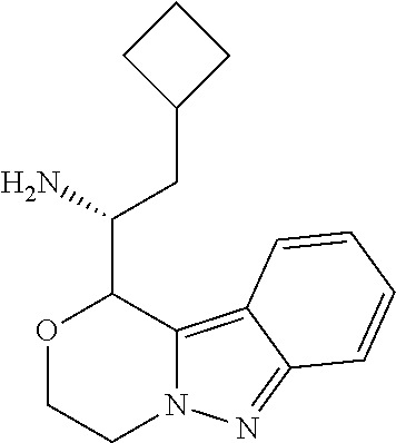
O1CCN2C(=C3C(=N2)C=CC=C3)C1C(N)CC1CCC1
